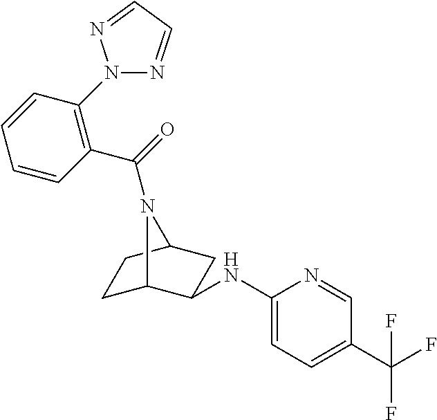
C1C2C(NC3=CC=C(C(F)(F)F)C=N3)CC(C1)N2C(=O)C1=C(N2N=CC=N2)C=CC=C1
